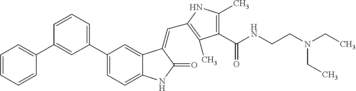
C1(C2=CC=CC(C3=CC=CC=C3)=C2)=CC=C2C(=C1)C(=CC1=C(C)C(C(NCCN(CC)CC)=O)=C(C)N1)C(=O)N2
